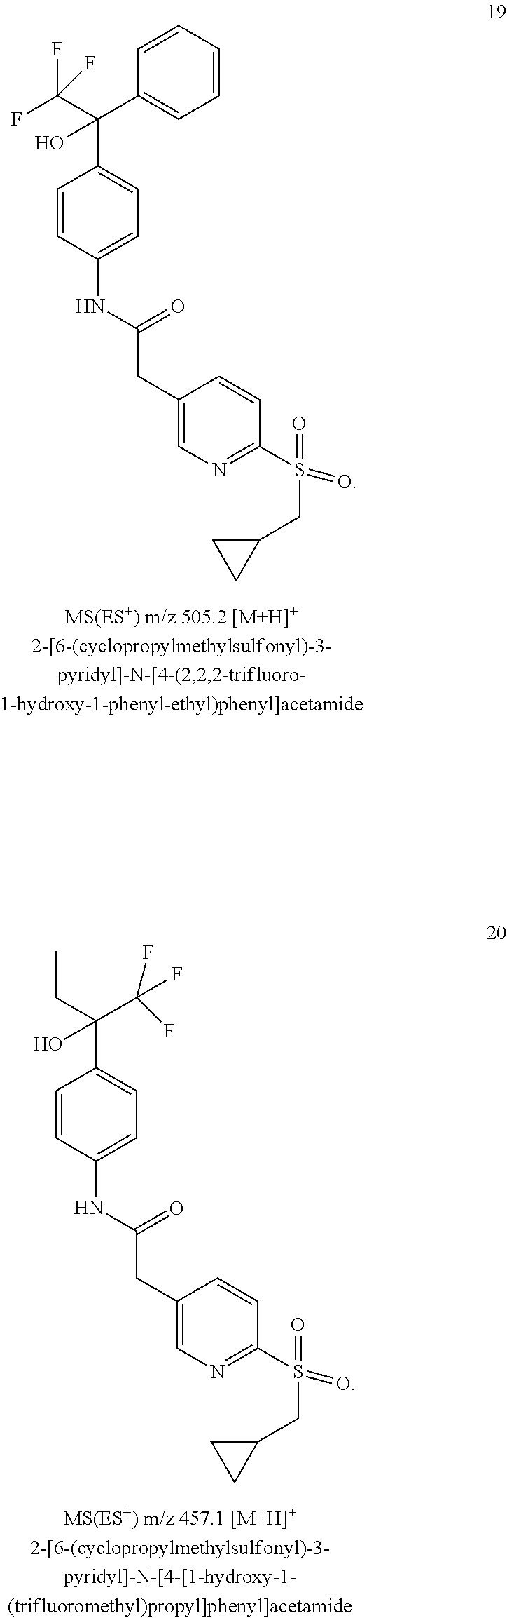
C1=CC(NC(CC2=CN=C(S(=O)(=O)CC3CC3)C=C2)=O)=CC=C1C(CC)(O)C(F)(F)F.C1=CC(NC(CC2=CN=C(S(=O)(=O)CC3CC3)C=C2)=O)=CC=C1C(C(F)(F)F)(O)C1=CC=CC=C1
